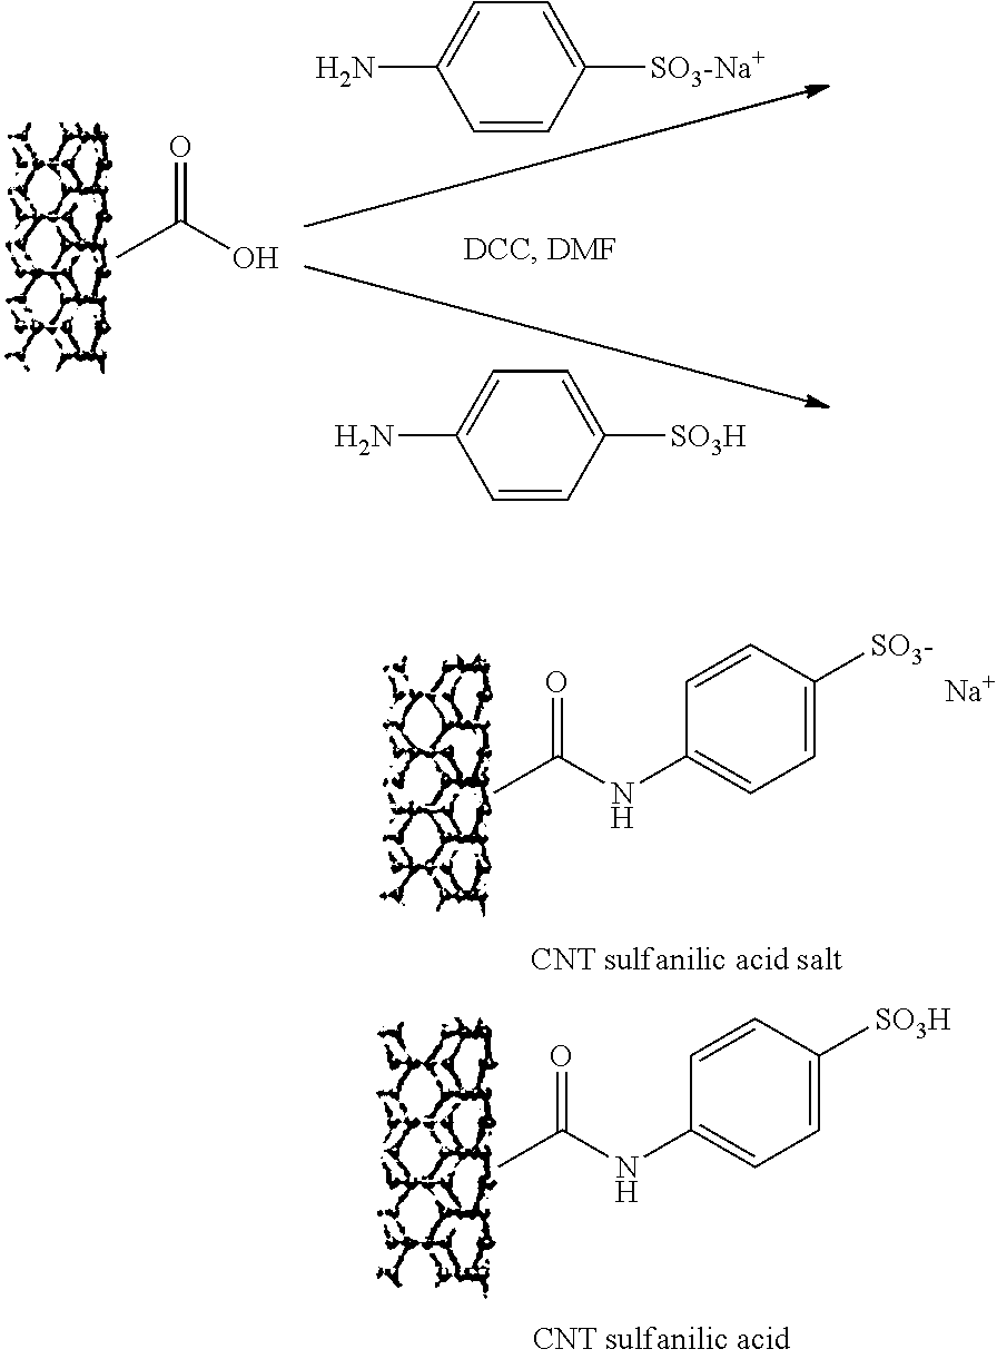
C1=CC([SO3-Na+])=CC=C1N.C1=CC([SO3H])=CC=C1N.O=C(O)C.O=C(C)NC1=CC=C([SO3H])C=C1.O=C(C)NC1=CC=C([SO3-])C=C1.[Na]
